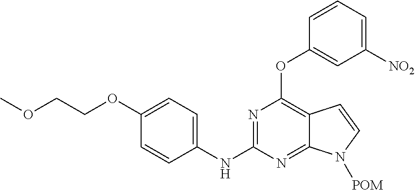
C1(NC2=NC(OC3=CC([NO2])=CC=C3)=C3C(=N2)N([POM])C=C3)=CC=C(OCCOC)C=C1
